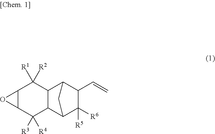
C12C(C3C([R6])([R5])C(C=C)C1C3)C([R3])([R4])C1C(C2([R1])[R2])O1
